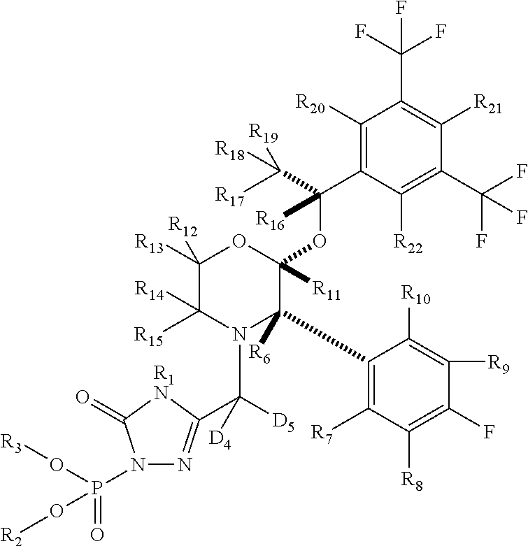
C1([R20])=C(C(OC2([R11])OC([R13])([R12])C([R15])([R14])N(C([D5])([D4])C3=NN(P(=O)(O[R3])O[R2])C(=O)[R1N]3)C2(C2=C([R7])C([R8])=C(F)C([R9])=C2[R10])[R6])([R16])C([R17])([R18])[R19])C([R22])=C(C(F)(F)F)C([R21])=C1C(F)(F)F
